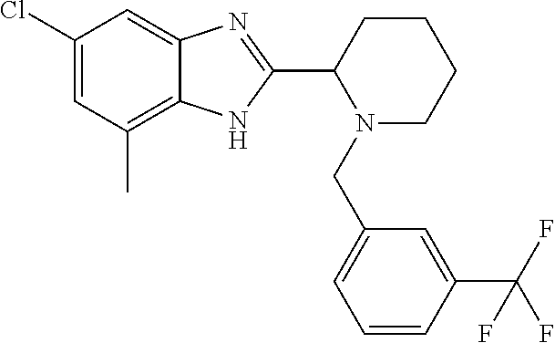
C1(Cl)=CC(C)=C2C(=C1)N=C(C1N(CC3=CC=CC(C(F)(F)F)=C3)CCCC1)N2
